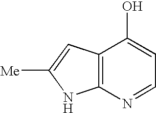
C1(O)=CC=NC2=C1C=C([Me])N2
